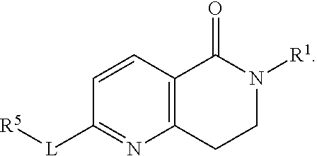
C12=C(C=CC([L][R5])=N1)C(=O)N([R1])CC2
